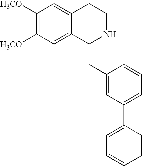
C1([H3CO])=C([H3CO])C=C2C(=C1)CCNC2CC1=CC(C2=CC=CC=C2)=CC=C1
